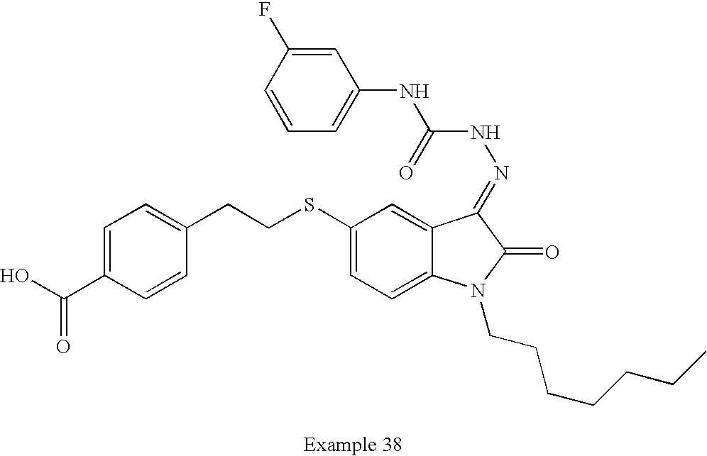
C1=C(C(O)=O)C=CC(CCSC2=CC=C3C(=C2)C(=NNC(NC2=CC=CC(F)=C2)=O)C(=O)N3CCCCCCC)=C1
